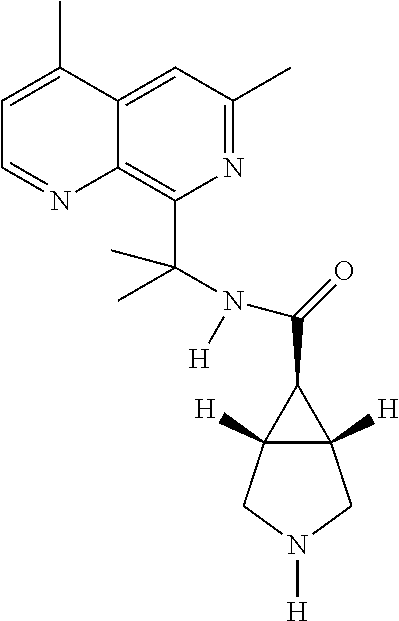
C1=C(C)C2=CC(C)=NC(C(C)(C)N(C(C3C4([H])C3([H])CN([H])C4)=O)[H])=C2N=C1
